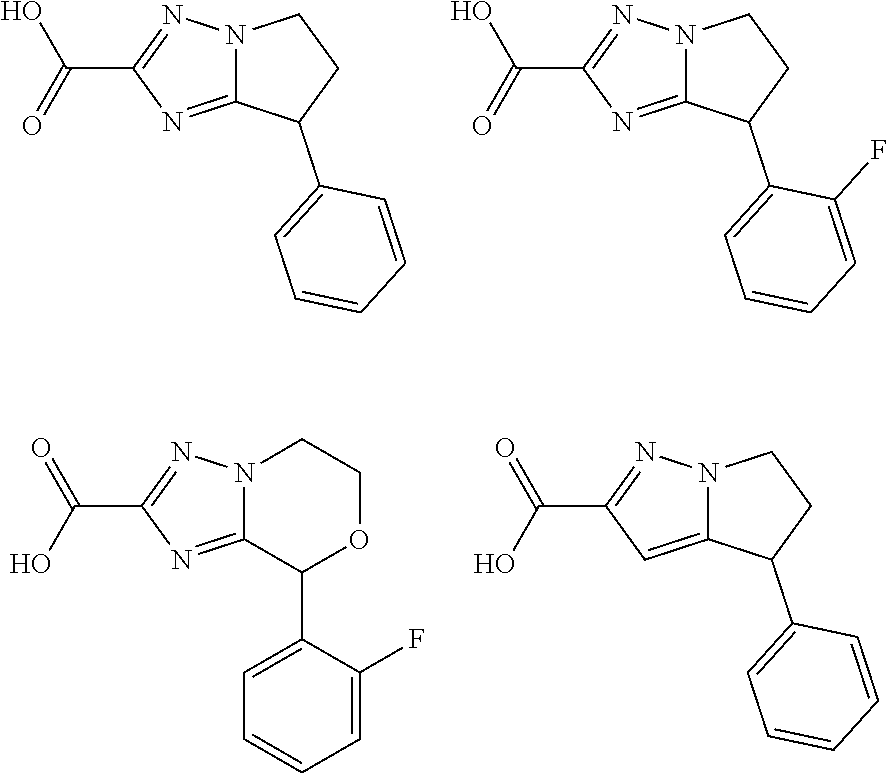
C(C1=NN2C(=N1)C(C1=CC=CC=C1)CC2)(=O)O.C(C1=NN2C(=N1)C(C1=CC=CC=C1F)CC2)(=O)O.C(C1=NN2C(=N1)C(C1=CC=CC=C1F)OCC2)(O)=O.C(C1=NN2C(=C1)C(C1=CC=CC=C1)CC2)(O)=O
